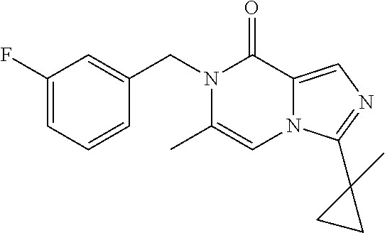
C1(F)=CC=CC(CN2C(C)=CN3C(=CN=C3C3(C)CC3)C2=O)=C1
